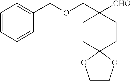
C1CC2(CCC1(COCC1=CC=CC=C1)[CHO])OCCO2
